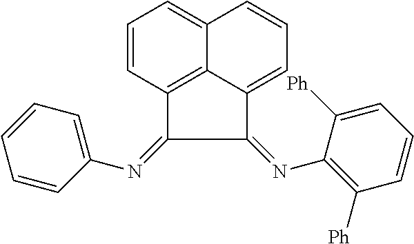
C1=CC2=C3C(=C1)C=CC=C3C(=NC1=C([Ph])C=CC=C1[Ph])C2=NC1=CC=CC=C1
